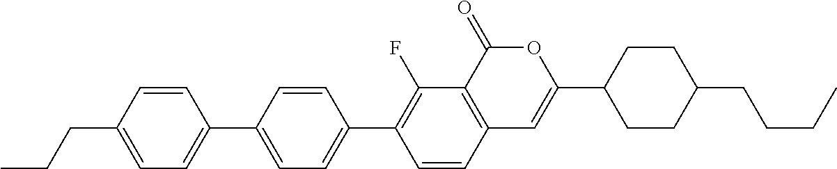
C12=C(C(=O)OC(C3CCC(CCCC)CC3)=C1)C(F)=C(C1=CC=C(C3=CC=C(CCC)C=C3)C=C1)C=C2
